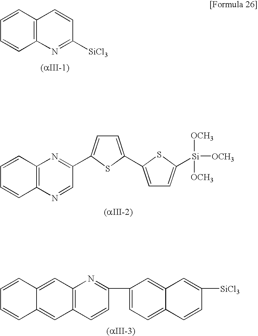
C12=C(C=CC=C1)C=CC([SiCl3])=N2.C12=C(N=CC(C3=CC=C(C4=CC=C([Si]([OCH3])([OCH3])[OCH3])S4)S3)=N1)C=CC=C2.C1(C2=NC3=C(C=C2)C=C2C(=C3)C=CC=C2)=CC=C2C(=C1)C=C([SiCl3])C=C2
